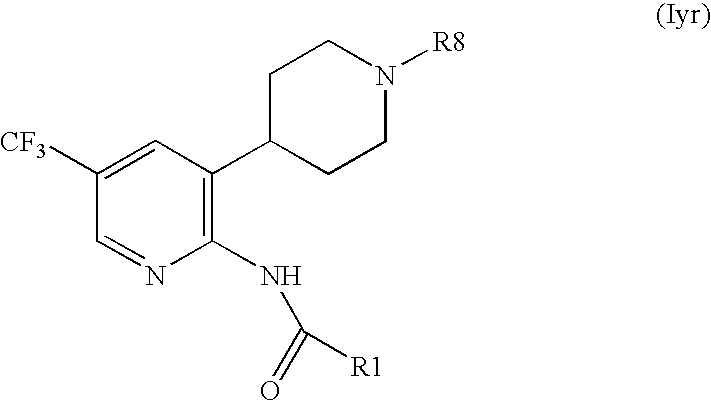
C1C(C2=C(NC(=O)[R1])N=CC([CF3])=C2)CCN([R8])C1
